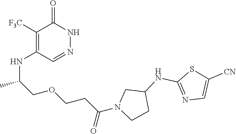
C1([F3C])=C(NC(C)COCCC(N2CCC(NC3=NC=C([CN])S3)C2)=O)C=NNC1=O
